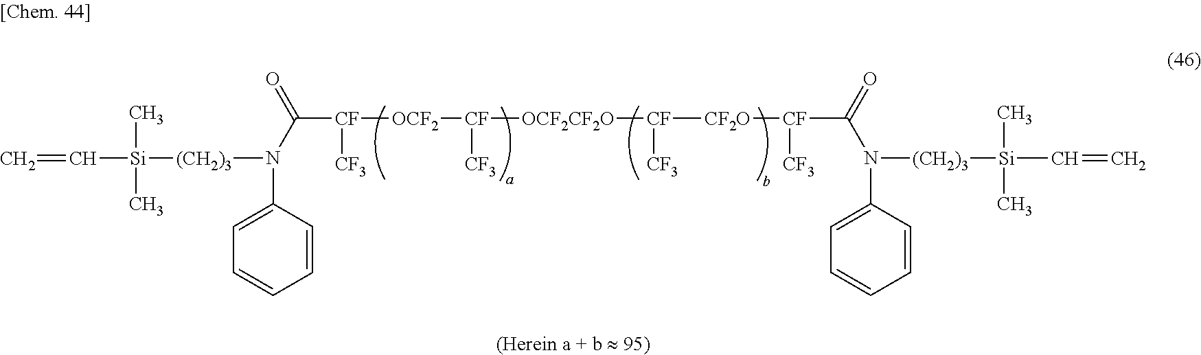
N(C([CF]([CF3])[OCF2][CF]([CF3])[OCF2CF2O][CF]([CF2O][CF]([CF3])C(=O)N(C1=CC=CC=C1)[(CH2)3][Si](C)(C)C=C)[CF3])=O)(C1=CC=CC=C1)[(CH2)3][Si](C)(C)C=C
